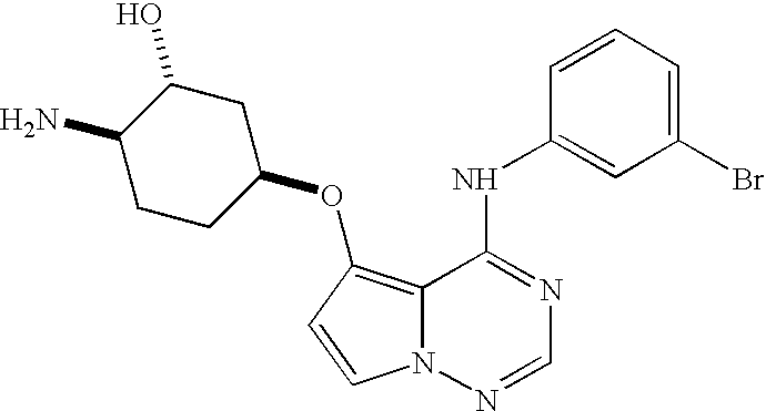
C12=C(OC3CC(O)C(N)CC3)C=CN1N=CN=C2NC1=CC(Br)=CC=C1
